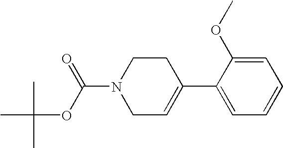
C(N1CC=C(C2=CC=CC=C2OC)CC1)(OC(C)(C)C)=O
